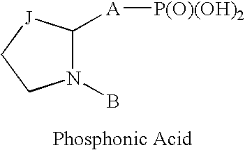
C1([A][P(O)(OH)2])N(B)CC[J]1
